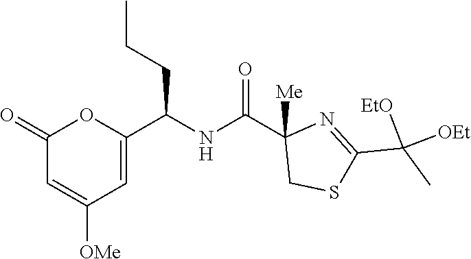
C1(=O)C=C([OMe])C=C(C(NC(C2([Me])CSC(C(C)([OEt])[OEt])=N2)=O)CCC)O1
